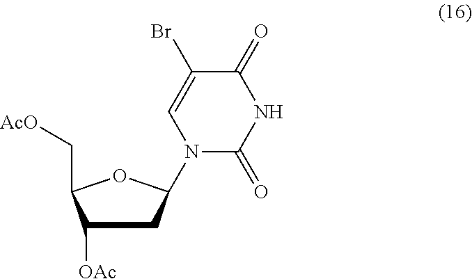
C1(=O)C(Br)=CN(C2CC([OAc])C(C[AcO])O2)C(=O)N1
